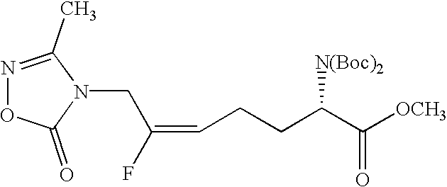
C(CCC(C([OCH3])=O)[N(Boc)2])=C(F)CN1C(=O)ON=C1C
